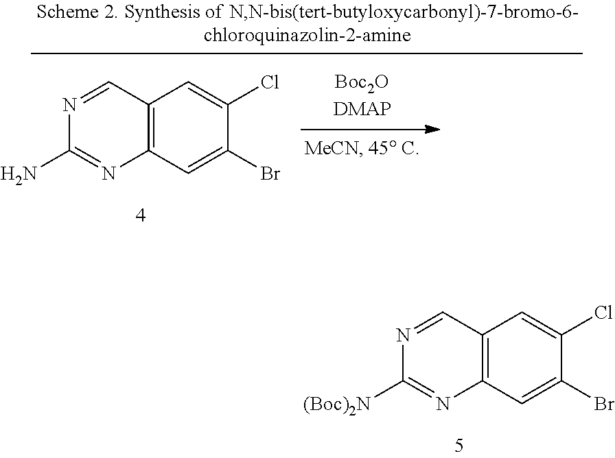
C12=C(C=C(Br)C(Cl)=C1)N=C([(Boc)2N])N=C2.C12=C(C=C(Br)C(Cl)=C1)N=C(N)N=C2
